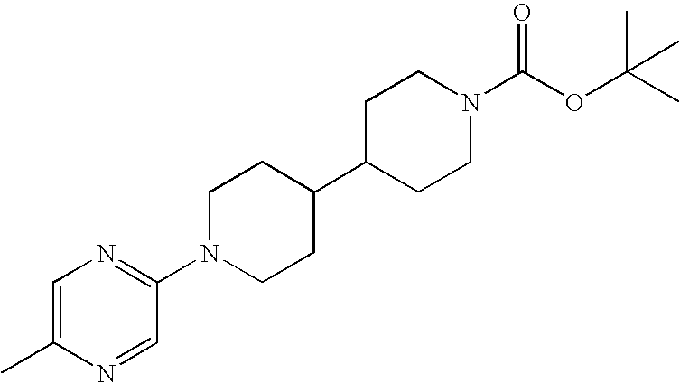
C1=C(C)N=CC(N2CCC(C3CCN(C(OC(C)(C)C)=O)CC3)CC2)=N1
